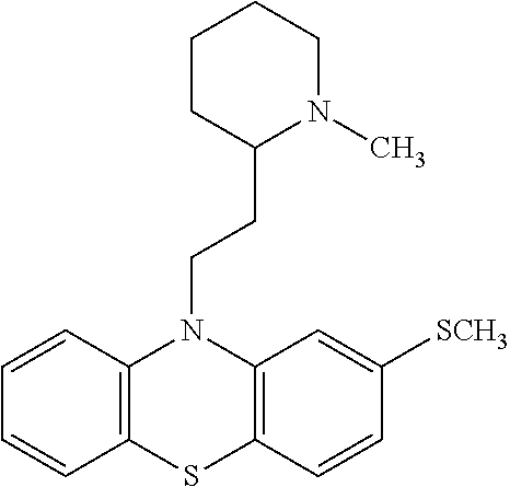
C12=C(SC3=C(N1CCC1N(C)CCCC1)C=C([SCH3])C=C3)C=CC=C2
